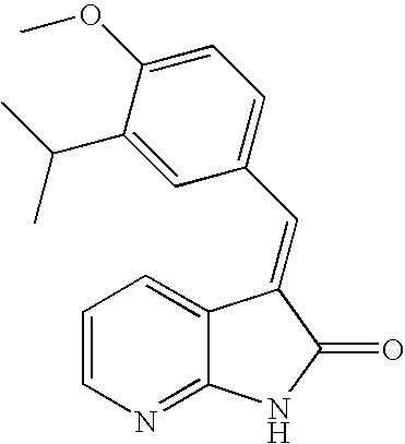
C1=CN=C2C(=C1)C(=CC1=CC=C(OC)C(C(C)C)=C1)C(=O)N2
